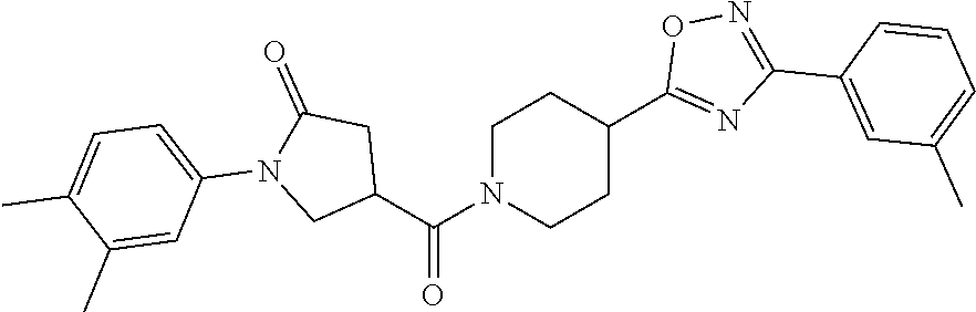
C1N(C(C2CC(=O)N(C3=CC=C(C)C(C)=C3)C2)=O)CCC(C2=NC(C3=CC(C)=CC=C3)=NO2)C1
